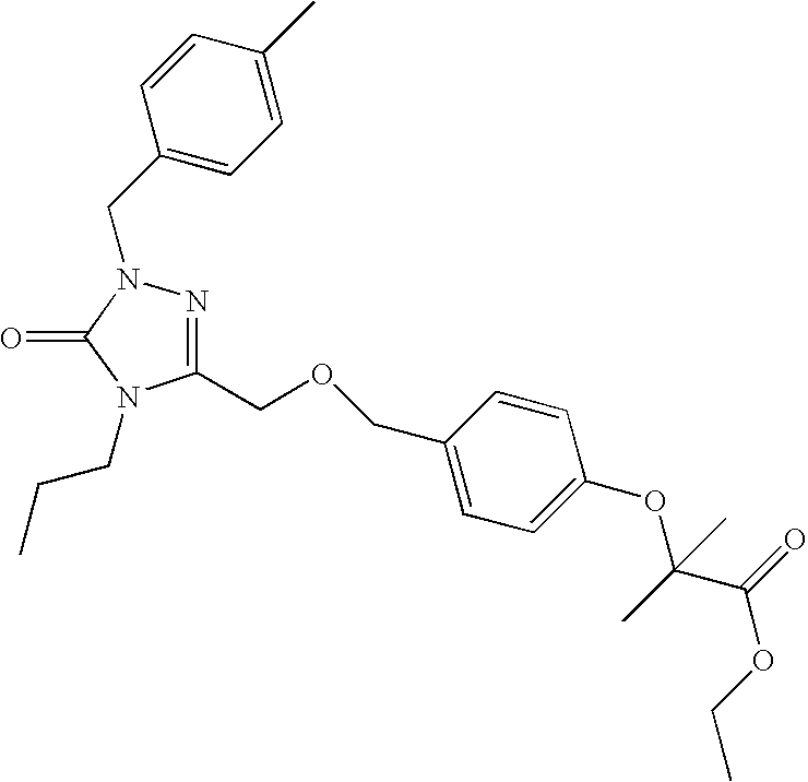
C1(COCC2=CC=C(OC(C(OCC)=O)(C)C)C=C2)=NN(CC2=CC=C(C)C=C2)C(=O)N1CCC
